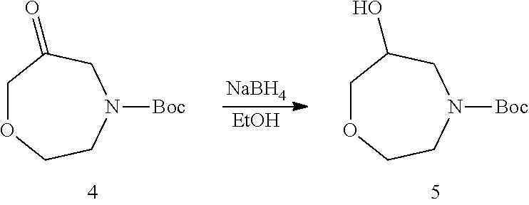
[EtOH].[NaBH4].C1OCCN([Boc])CC1=O.C1OCCN([Boc])CC1O
